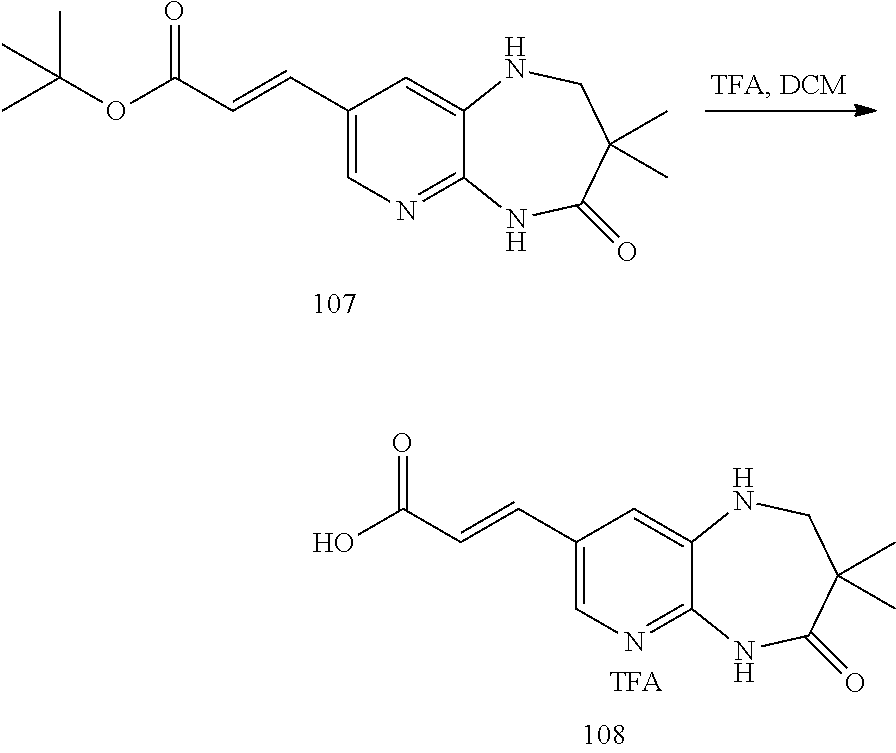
C1(C=CC(OC(C)(C)C)=O)=CN=C2C(=C1)NCC(C)(C)C(=O)N2.C1(C=CC(O)=O)=CN=C2C(=C1)NCC(C)(C)C(=O)N2
